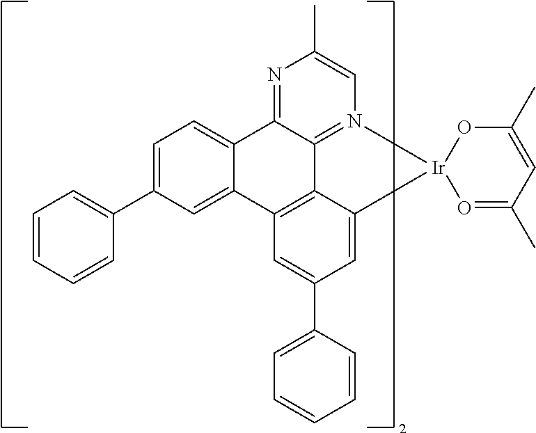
C12=CC=C(C3=CC=CC=C3)C=C1C1=C3C4=N(C=C(C)N=C24)[Ir]2(C3=CC(C3=CC=CC=C3)=C1)O=C(C)C=C(C)O2
